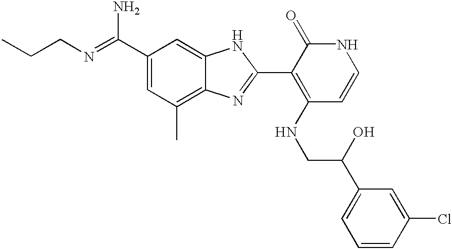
C(C1=CC(C)=C2C(=C1)NC(C1=C(NCC(O)C3=CC=CC(Cl)=C3)C=CNC1=O)=N2)(N)=NCCC
